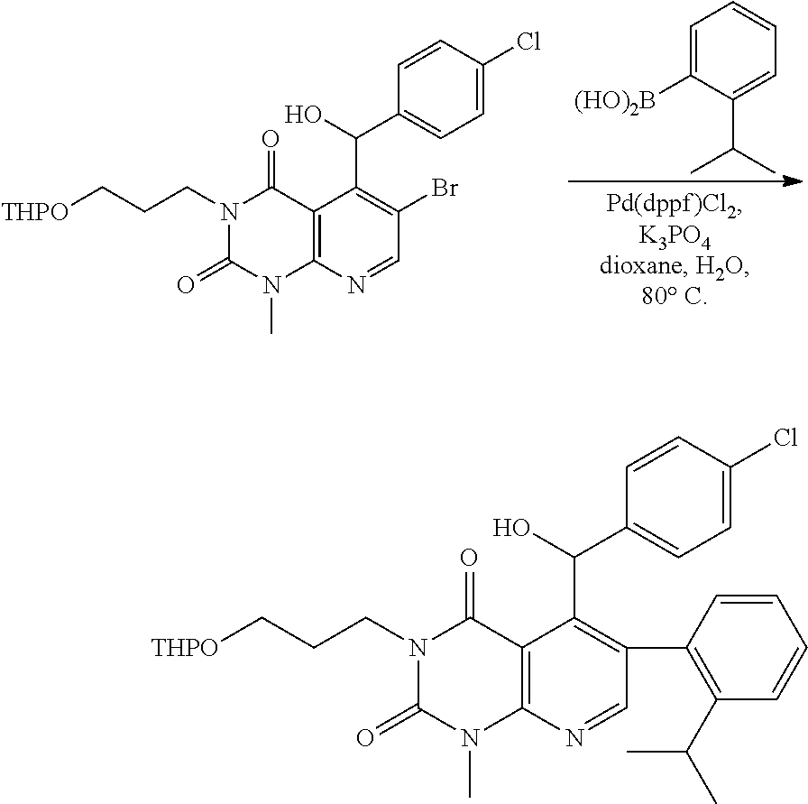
C1=C([(HO)2B])C(C(C)C)=CC=C1.C1(Br)=C(C(C2=CC=C(Cl)C=C2)O)C2=C(N=C1)N(C)C(=O)N(CCC[THPO])C2=O.C1(C2=C(C(C)C)C=CC=C2)=C(C(C2=CC=C(Cl)C=C2)O)C2=C(N=C1)N(C)C(=O)N(CCC[THPO])C2=O
